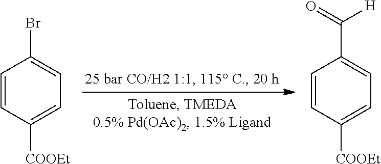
C1=CC([COOEt])=CC=C1Br.C1=CC([COOEt])=CC=C1C(=O)[H]
